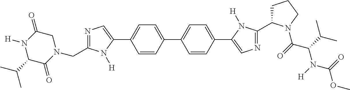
N1=C(CN2CC(=O)N([H])C(C(C)C)C2=O)N([H])C(C2=CC=C(C3=CC=C(C4=CN=C(C5CCCN5C(C(N(C(OC)=O)[H])C(C)C)=O)N4[H])C=C3)C=C2)=C1
